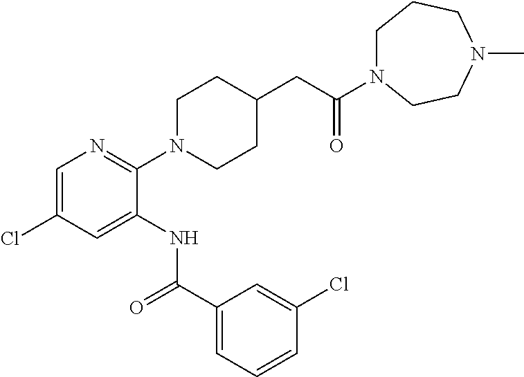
C1=C(Cl)C=C(NC(C2=CC=CC(Cl)=C2)=O)C(N2CCC(CC(=O)N3CCCN(C)CC3)CC2)=N1
